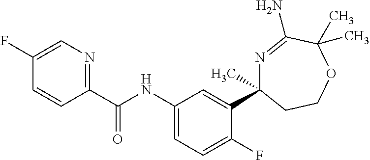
C1(C(NC2=CC=C(F)C(C3(C)N=C(N)C(C)(C)OCC3)=C2)=O)=NC=C(F)C=C1
